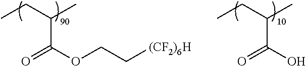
CCC(C)C(OCC[(CF2)6H])=O.CCC(C)C(O)=O
